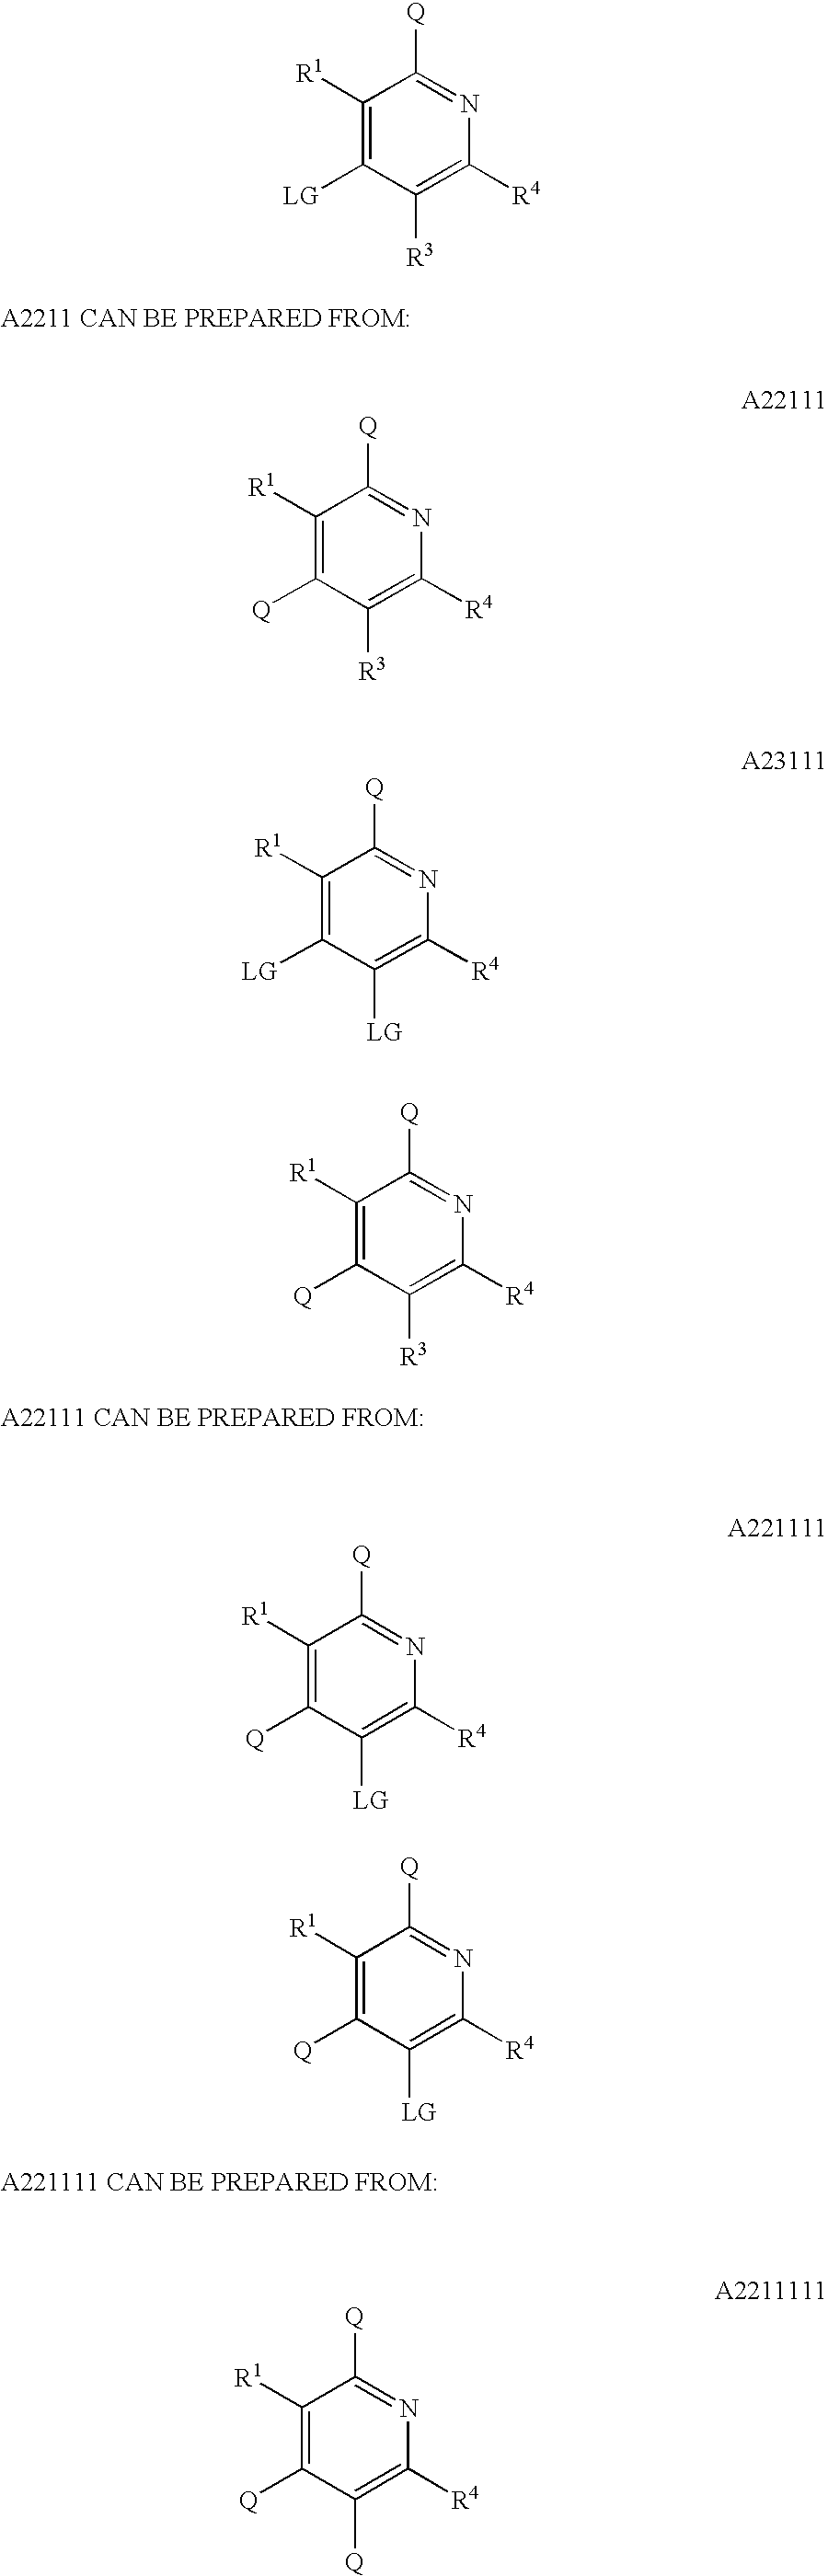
C1([R1])=C([LG])C([R3])=C([R4])N=C1[Q].C1([R1])=C([Q])C([R3])=C([R4])N=C1[Q].C1([R1])=C([LG])C([LG])=C([R4])N=C1[Q].C1([R1])=C([Q])C([R3])=C([R4])N=C1[Q].C1([R1])=C([Q])C([LG])=C([R4])N=C1[Q].C1([R1])=C([Q])C([LG])=C([R4])N=C1[Q].C1([R1])=C([Q])C([Q])=C([R4])N=C1[Q]
